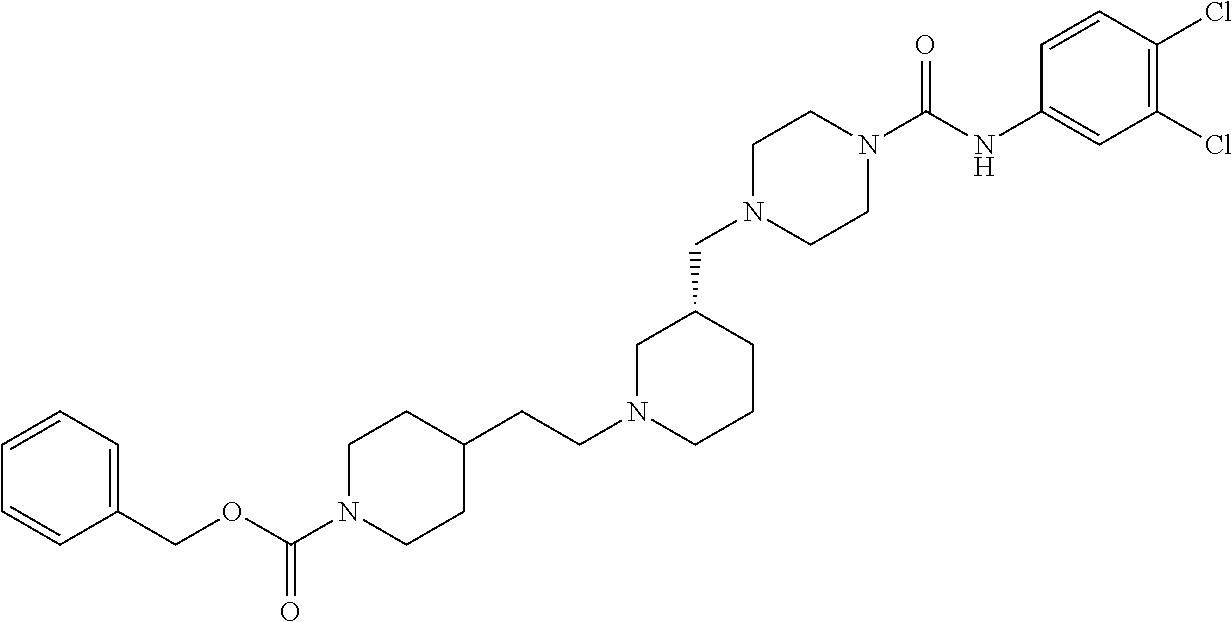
C1=CC=C(COC(N2CCC(CCN3CCCC(CN4CCN(C(NC5=CC(Cl)=C(Cl)C=C5)=O)CC4)C3)CC2)=O)C=C1
